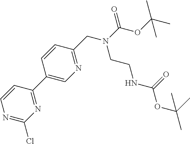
N1=C(Cl)N=C(C2=CN=C(CN(C(OC(C)(C)C)=O)CCNC(=O)OC(C)(C)C)C=C2)C=C1
